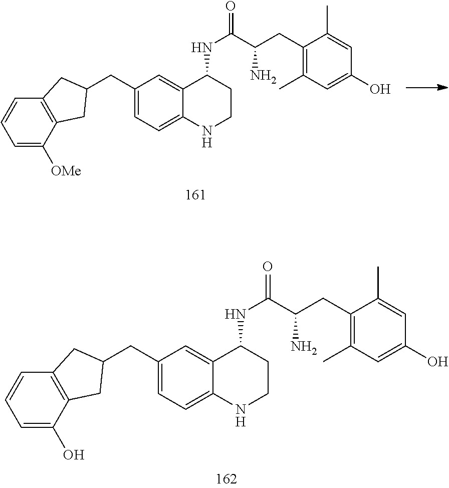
C1=C(O)C2=C(C=C1)CC(CC1=CC=C3C(=C1)C(NC(=O)C(CC1=C(C)C=C(O)C=C1C)N)CCN3)C2.C1=C([OMe])C2=C(C=C1)CC(CC1=CC=C3C(=C1)C(NC(=O)C(CC1=C(C)C=C(O)C=C1C)N)CCN3)C2
